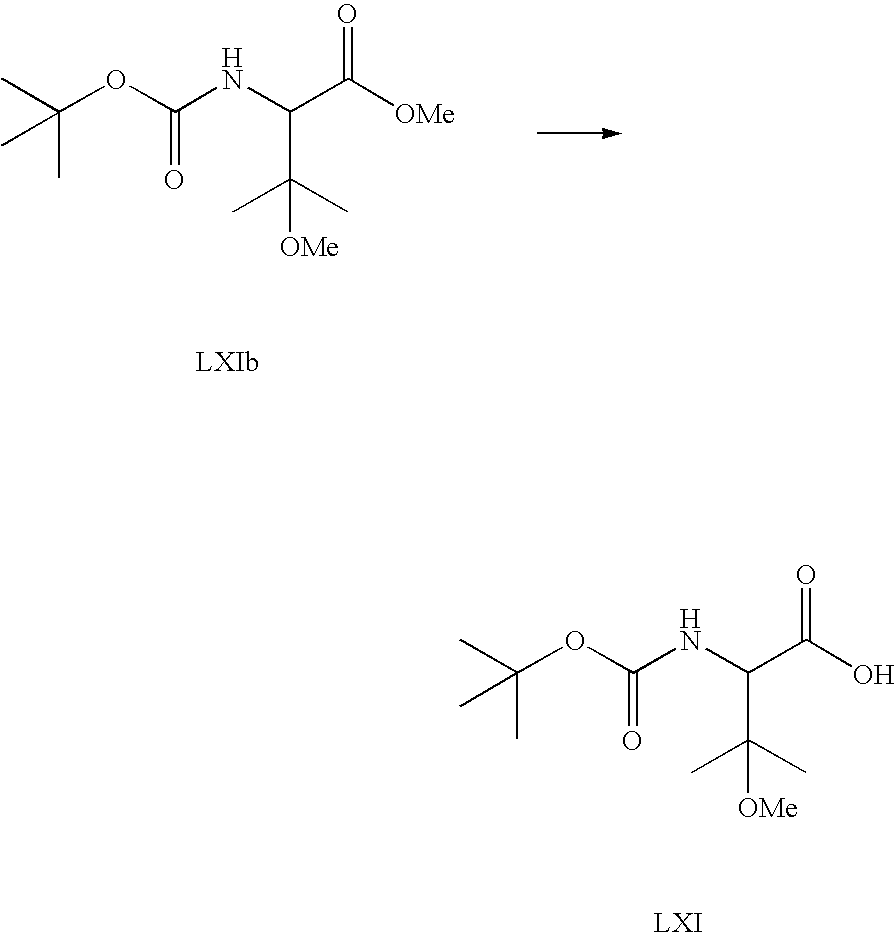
C(OC(NC(C([OMe])=O)C(C)(C)[OMe])=O)(C)(C)C.C(OC(NC(C(O)=O)C(C)(C)[OMe])=O)(C)(C)C
